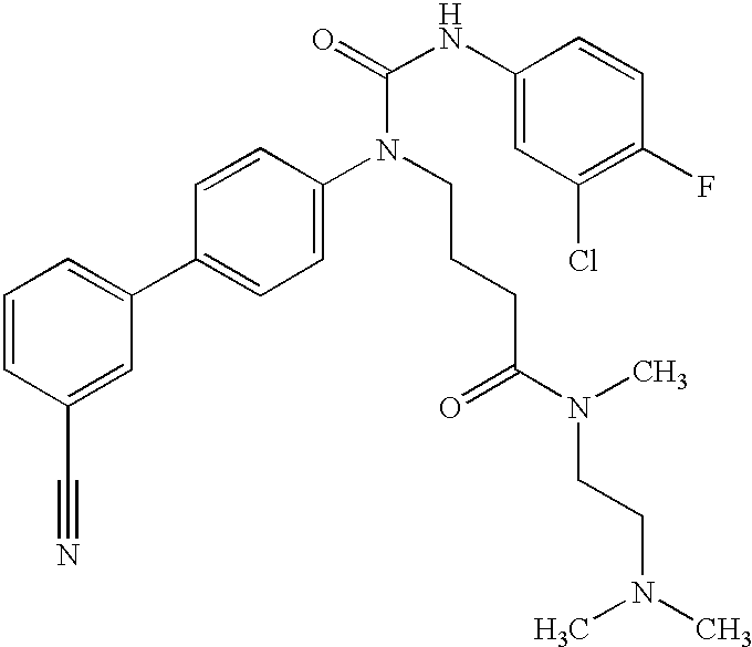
C1=CC(C#N)=CC(C2=CC=C(N(C(NC3=CC(Cl)=C(F)C=C3)=O)CCCC(N(CCN(C)C)C)=O)C=C2)=C1
